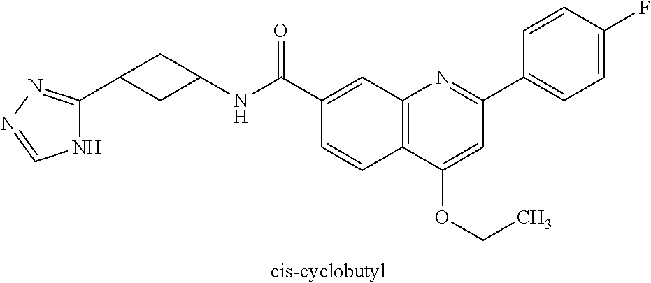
C1(C(NC2CC(C3=NN=CN3)C2)=O)=CC2=C(C=C1)C(OCC)=CC(C1=CC=C(F)C=C1)=N2
